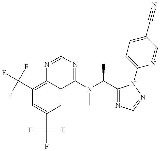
C1(C(F)(F)F)=C2C(=CC(C(F)(F)F)=C1)C(N(C(C)C1=NC=NN1C1=CC=C(C#N)C=N1)C)=NC=N2
